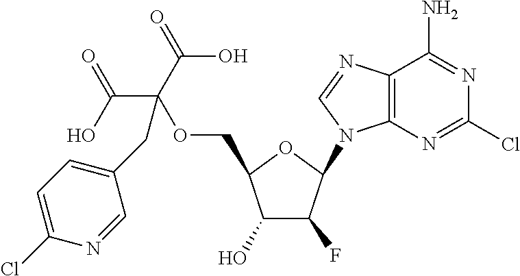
C12=C(N=CN1C1C(F)C(O)C(COC(C(=O)O)(C(=O)O)CC3=CC=C(Cl)N=C3)O1)C(N)=NC(Cl)=N2
